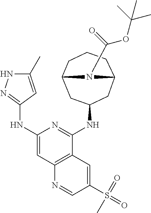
C1CC2CC(NC3=NC(NC4=NNC(C)=C4)=CC4=C3C=C(S(=O)(C)=O)C=N4)CC(C1)N2C(OC(C)(C)C)=O
